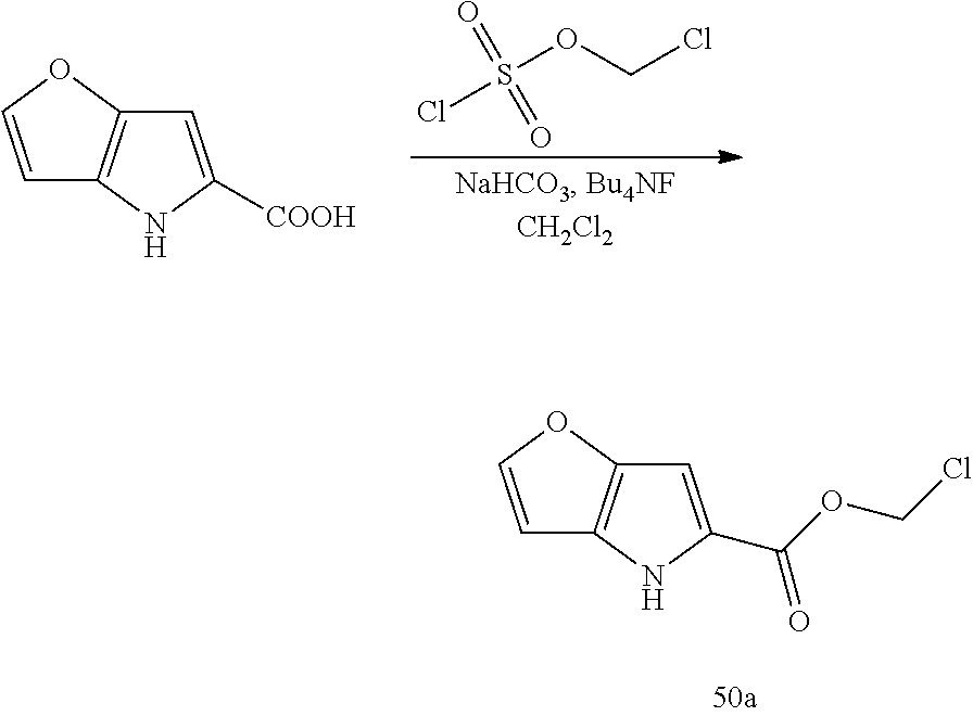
C1=COC2=C1NC([COOH])=C2.ClS(OCCl)(=O)=O.C1=COC2=C1NC(C(OCCl)=O)=C2
